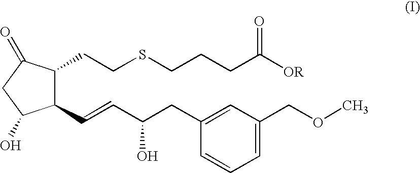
C1(C=CC(CC2=CC(COC)=CC=C2)O)C(CCSCCCC([OR])=O)C(=O)CC1O
